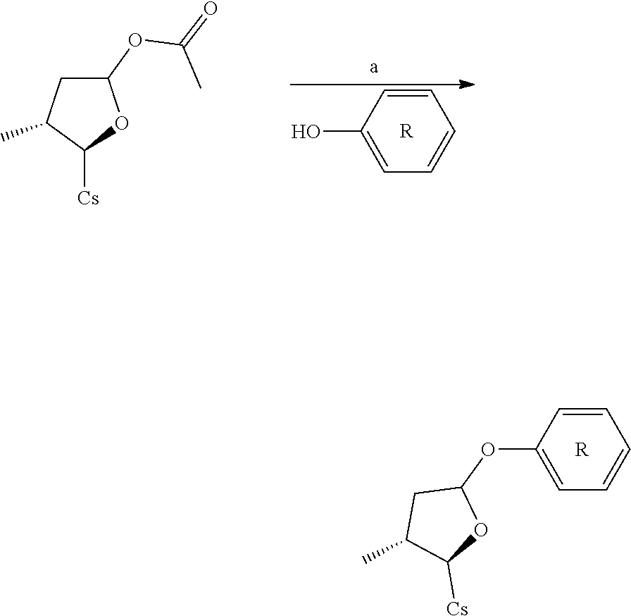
C1(OC2=CC=CC=C2)CC(C)C([Cs])O1.[R].C1(OC(=O)C)CC(C)C([Cs])O1.OC1=CC=CC=C1.[R]
